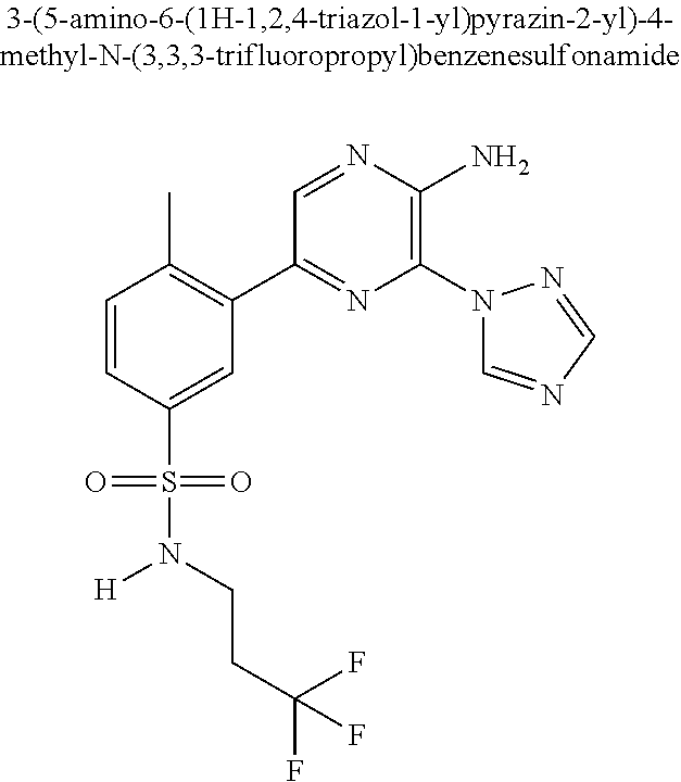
C1=CC(S(=O)(=O)N(CCC(F)(F)F)[H])=CC(C2=NC(N3C=NC=N3)=C(N)N=C2)=C1C
